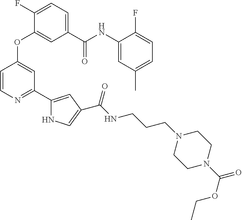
C1(C(NC2=CC(C)=CC=C2F)=O)=CC=C(F)C(OC2=CC(C3=CC(C(NCCCN4CCN(C(=O)OCC)CC4)=O)=CN3)=NC=C2)=C1
